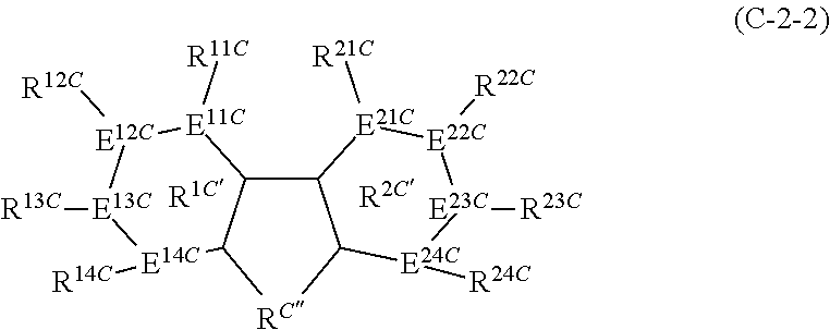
C12C3C([RC]C1[E24C]([R24C])[E23C]([R23C])[E22C]([R22C])[E21C]2[R21C])[E14C]([R14C])[E13C]([R13C])[E12C]([R12C])[E11C]3[R11C]
